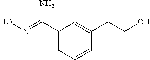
C1(C(=NO)N)=CC=CC(CCO)=C1
